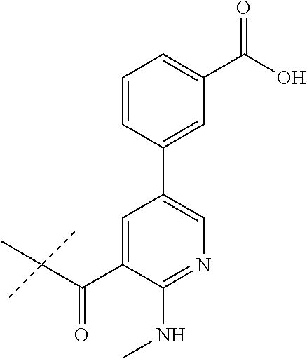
C1=CC(C2=CN=C(NC)C(C(C(C)(C)C)=O)=C2)=CC(C(O)=O)=C1
